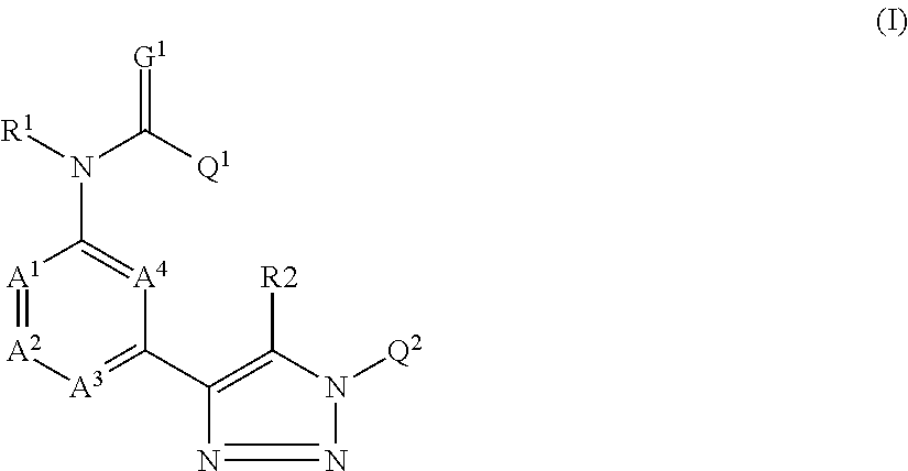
[A1]1=[A2][A3]=C(C2=C([R2])N([Q2])N=N2)[A4]=C1N([R1])C([Q1])=[G1]
